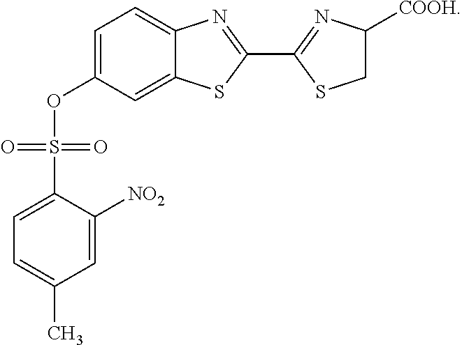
C1=C(S(=O)(=O)OC2=CC=C3C(=C2)SC(C2=NC([COOH])CS2)=N3)C([NO2])=CC(C)=C1
